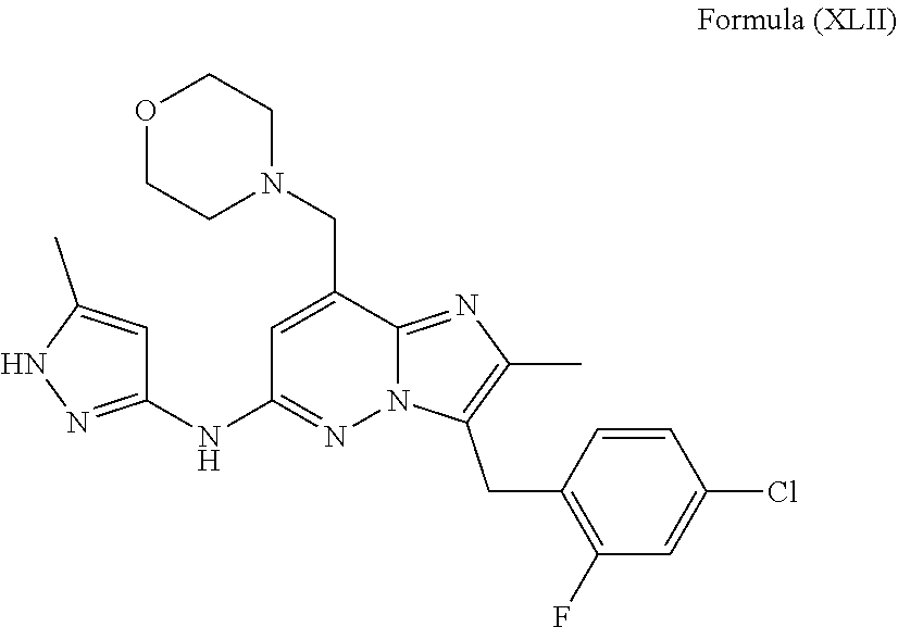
C1=C(CN2CCOCC2)C2=NC(C)=C(CC3=C(F)C=C(Cl)C=C3)N2N=C1NC1=NNC(C)=C1
